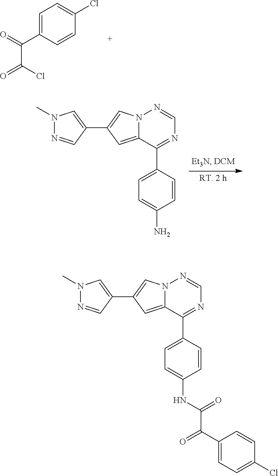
C1=C(C(=O)C(Cl)=O)C=CC(Cl)=C1.N12C(=CC(C3=CN(C)N=C3)=C1)C(C1=CC=C(N)C=C1)=NC=N2.N12C(=CC(C3=CN(C)N=C3)=C1)C(C1=CC=C(NC(C(C3=CC=C(Cl)C=C3)=O)=O)C=C1)=NC=N2
